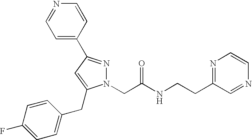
C1=C(C2=NN(CC(NCCC3=NC=CN=C3)=O)C(CC3=CC=C(F)C=C3)=C2)C=CN=C1
